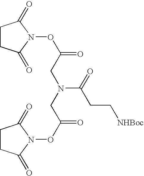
C1CC(=O)N(OC(=O)CN(C(=O)CC[NHBoc])CC(=O)ON2C(=O)CCC2=O)C1=O
